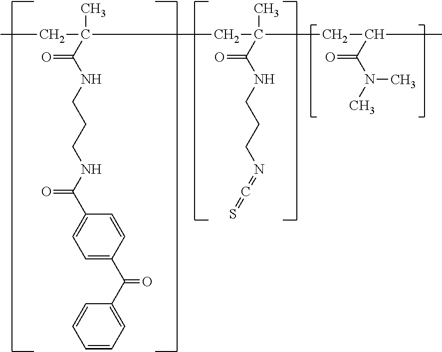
CCC(C)(C(NCCCNC(C1=CC=C(C(C2=CC=CC=C2)=O)C=C1)=O)=O)CC(CC(C)C(=O)N(C)C)(C)C(NCCCN=C=S)=O
